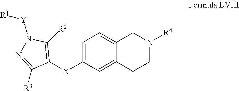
C1=C([X]C2=C([R2])N([Y][R1])N=C2[R3])C=C2C(=C1)CN([R4])CC2
